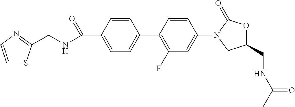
C1=C(C(NCC2=NC=CS2)=O)C=CC(C2=C(F)C=C(N3CC(CNC(=O)C)OC3=O)C=C2)=C1
